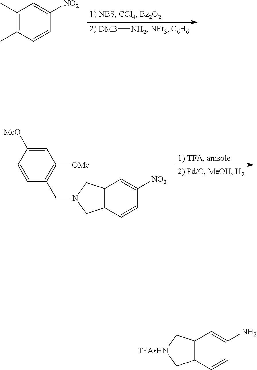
[DMB][NH2].C1(C)=C(C)C=CC([NO2])=C1.C1=CC([MeO])=CC([OMe])=C1CN1CC2=C(C1)C=C([NO2])C=C2.C12=C(C=CC(N)=C1)C[TFAHN]C2
